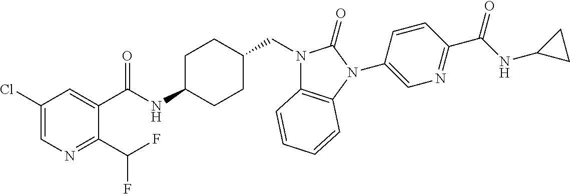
C1(Cl)=CN=C(C(F)F)C(C(NC2CCC(CN3C4=C(N(C5=CN=C(C(NC6CC6)=O)C=C5)C3=O)C=CC=C4)CC2)=O)=C1
